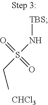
C(S(N[TBS])(=O)=O)C.[CHCl3]
